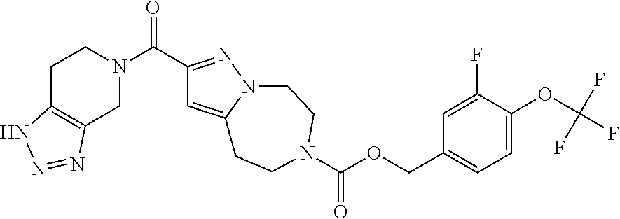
C1C2=C(CN(C(=O)C3=NN4C(=C3)CCN(C(OCC3=CC=C(OC(F)(F)F)C(F)=C3)=O)CC4)C1)N=NN2
